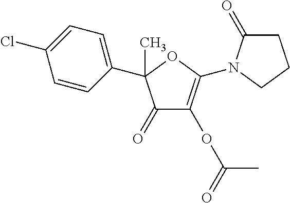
C1(C2(C)C(=O)C(OC(=O)C)=C(N3C(=O)CCC3)O2)=CC=C(Cl)C=C1
